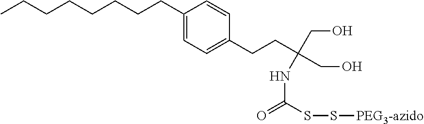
C1(CCCCCCCC)=CC=C(CCC(CO)(CO)NC(=O)SS[PEG3-azido])C=C1
